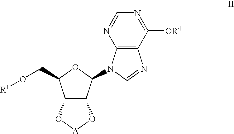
C12C(C(N3C4=C(N=C3)C([OR4])=NC=N4)OC1CO[R1])O[A]O2
